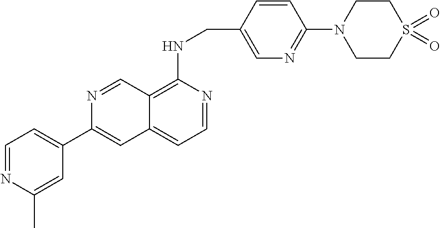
C1=CC(CNC2=C3C(=CC=N2)C=C(C2=CC=NC(C)=C2)N=C3)=CN=C1N1CCS(=O)(=O)CC1
